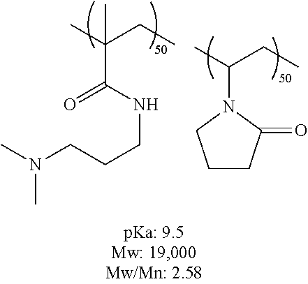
CC(CC)(C(=O)NCCCN(C)C)C.CC(CC)N1C(=O)CCC1
